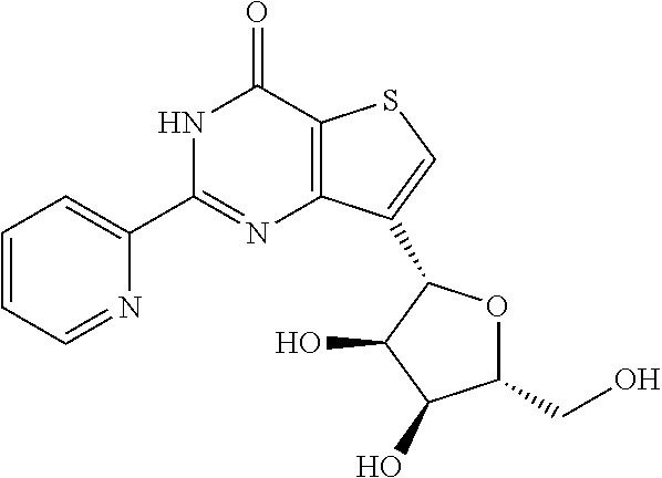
C1(C2=NC3=C(C(=O)N2)SC=C3C2OC(CO)C(O)C2O)=CC=CC=N1
